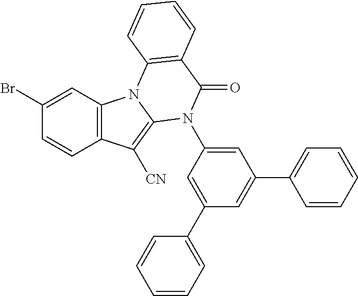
C1(Br)=CC2=C(C=C1)C([CN])=C1N2C2=C(C(=O)N1C1=CC(C3=CC=CC=C3)=CC(C3=CC=CC=C3)=C1)C=CC=C2
